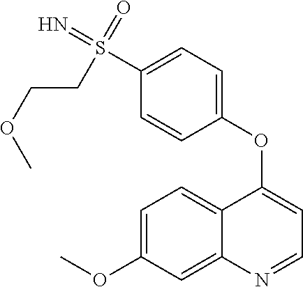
C1=C(OC)C=C2C(=C1)C(OC1=CC=C(S(=N)(CCOC)=O)C=C1)=CC=N2
